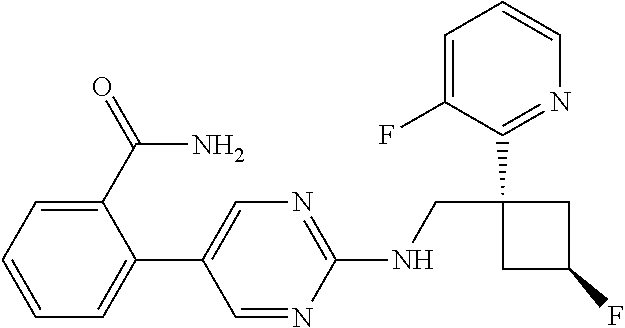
C1(C2=CN=C(NCC3(C4=NC=CC=C4F)CC(F)C3)N=C2)=CC=CC=C1C(=O)N
